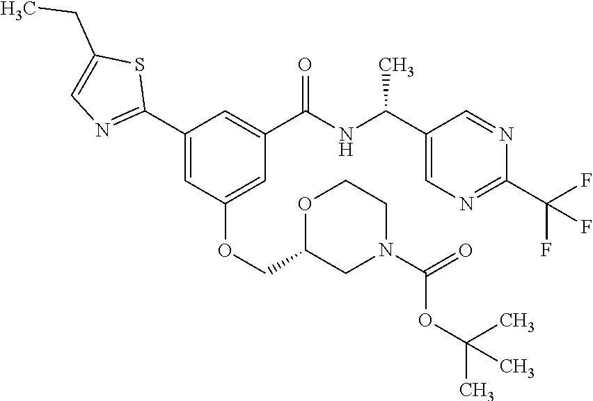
C1(C2=NC=C(CC)S2)=CC(OCC2CN(C(=O)OC(C)(C)C)CCO2)=CC(C(NC(C2=CN=C(C(F)(F)F)N=C2)C)=O)=C1
